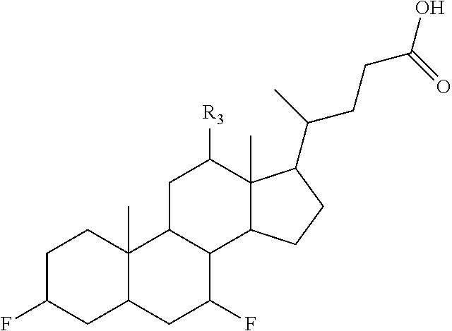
C1C(F)CC2C(C)(C1)C1C(C(F)C2)C2C(C)(C([R3])C1)C(C(C)CCC(O)=O)CC2
